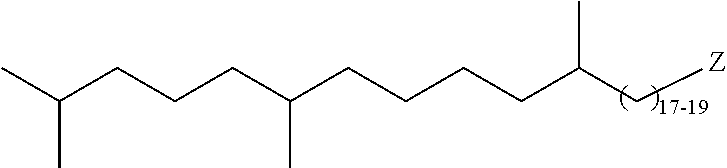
C(CC(CCCCC(C[Z])C)C)CC(C)C
